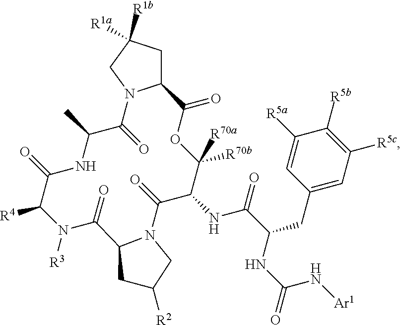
C12CC([R1b])([R1a])CN1C(=O)C(C)NC(=O)C([R4])N([R3])C(=O)C1N(C(=O)C(NC(=O)C(CC3=CC([R5c])=C([R5b])C([R5a])=C3)NC(=O)N[Ar1])C([R70a])([R70b])OC2=O)CC([R2])C1
